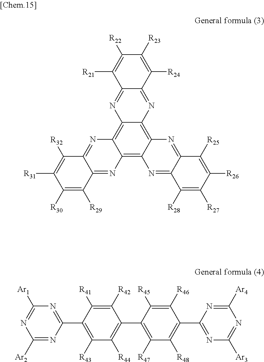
C12=C3C(=C4C(=C1N=C1C(=N2)C([R25])=C([R26])C([R27])=C1[R28])N=C1C(=N4)C([R32])=C([R31])C([R30])=C1[R29])N=C1C(=N3)C([R24])=C([R23])C([R22])=C1[R21].C1(C2=C([R43])C([R44])=C(C3=C([R47])C([R48])=C(C4=NC([Ar3])=NC([Ar4])=N4)C([R46])=C3[R45])C([R42])=C2[R41])=NC([Ar1])=NC([Ar2])=N1
